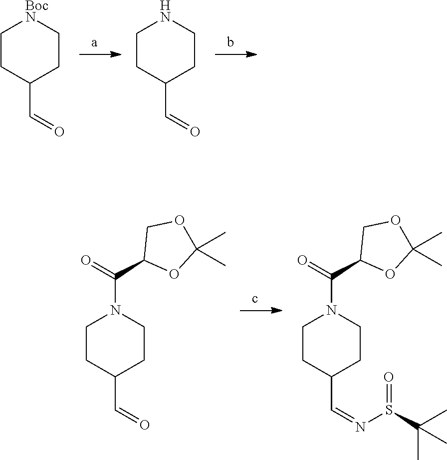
C1CC(C=O)CC[BocN]1.C1CC(C=O)CCN1.C1CC(C=O)CCN1C(C1OC(C)(C)OC1)=O.C1CC(C=NS(C(C)(C)C)=O)CCN1C(C1OC(C)(C)OC1)=O
